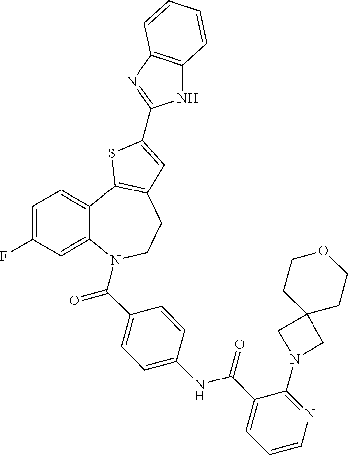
C1=C(F)C=C2C(=C1)C1=C(CCN2C(C2=CC=C(NC(C3=CC=CN=C3N3CC4(C3)CCOCC4)=O)C=C2)=O)C=C(C2=NC3=C(N2)C=CC=C3)S1
